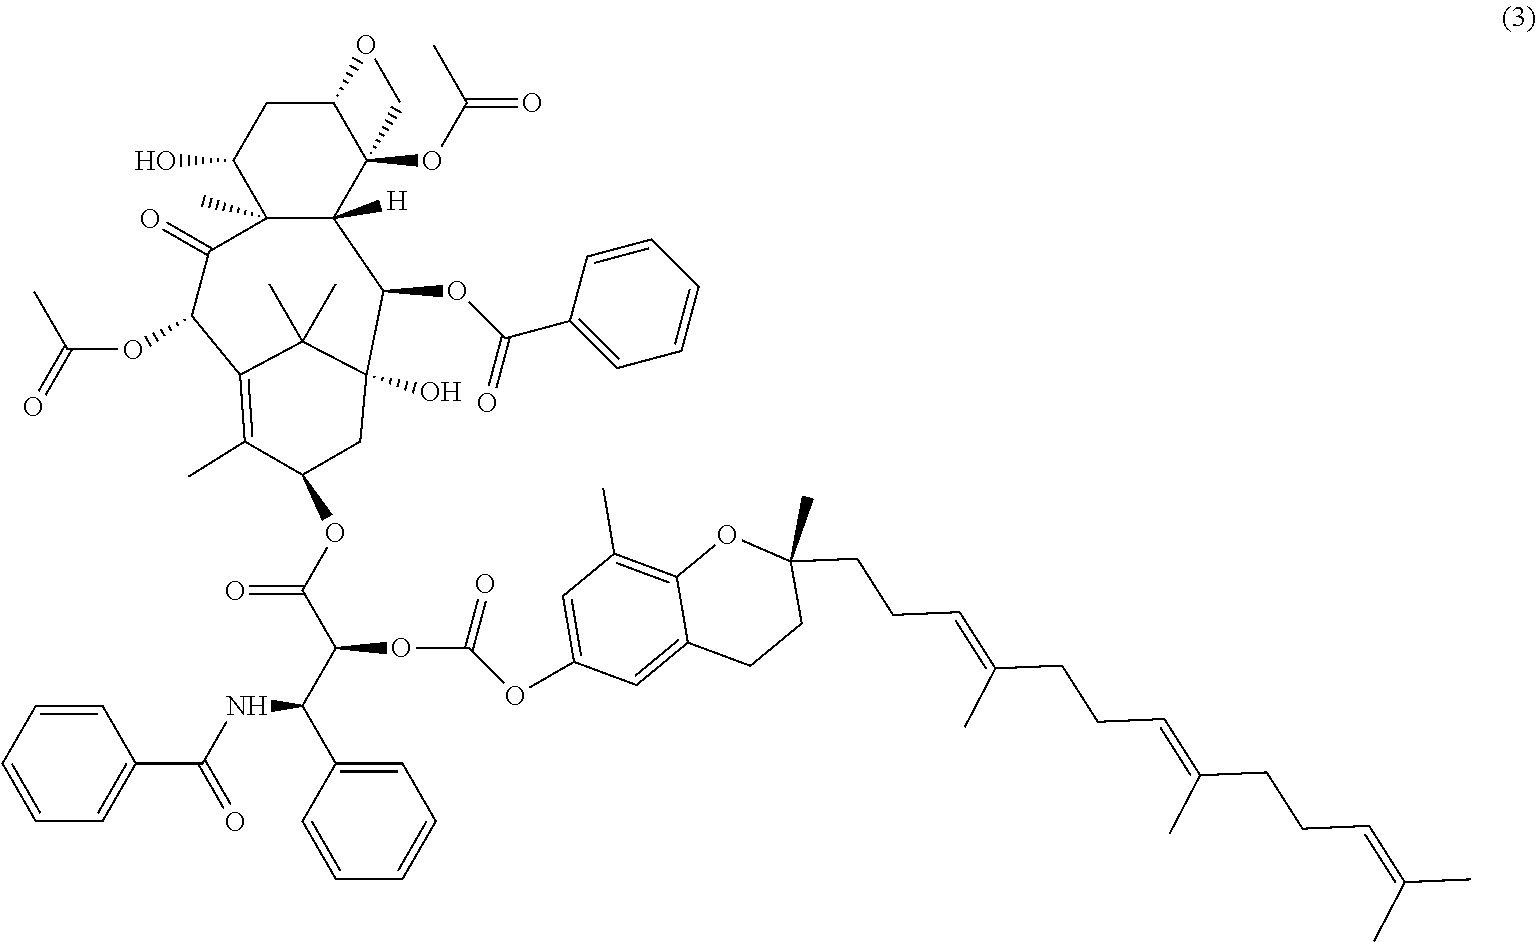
C1=C(C(C(C(=O)OC2CC3(O)C(OC(=O)C4=CC=CC=C4)C4([H])C(C)(C(O)CC5C4(OC(=O)C)CO5)C(=O)C(OC(C)=O)C(=C2C)C3(C)C)OC(=O)OC2=CC(C)=C3C(=C2)CCC(CCC=C(CCC=C(CCC=C(C)C)C)C)(C)O3)NC(C2=CC=CC=C2)=O)C=CC=C1
